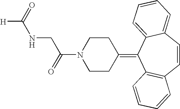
C(N1CCC(=C2C3=C(C=CC4=CC=CC=C24)C=CC=C3)CC1)(CNC([H])=O)=O
